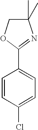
C1=CC(Cl)=CC=C1C1=NC(C)(C)CO1
